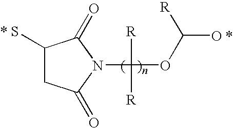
C1(S)CC(=O)N(C([R])([R])OC(O)[R])C1=O.*.*
